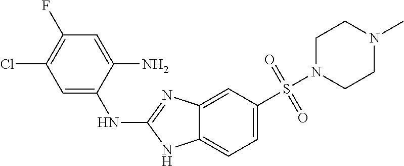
C1=C2C(=CC=C1S(N1CCN(C)CC1)(=O)=O)NC(NC1=CC(Cl)=C(F)C=C1N)=N2
